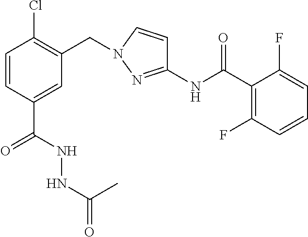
C1(NC(C2=C(F)C=CC=C2F)=O)=NN(CC2=C(Cl)C=CC(C(=O)NNC(=O)C)=C2)C=C1
